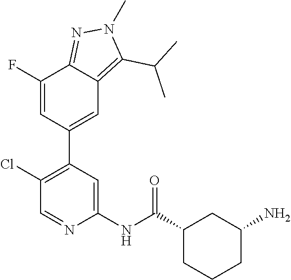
C1(Cl)=C(C2=CC3=C(C(C)C)N(C)N=C3C(F)=C2)C=C(NC(C2CCCC(N)C2)=O)N=C1
